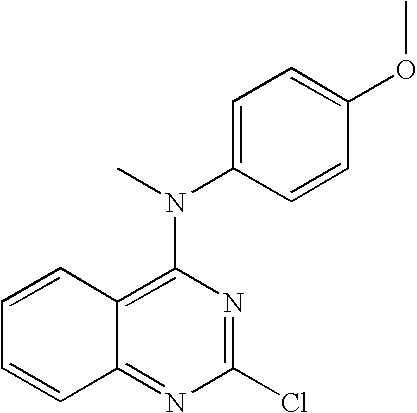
C12=C(N(C)C3=CC=C(OC)C=C3)N=C(Cl)N=C1C=CC=C2
